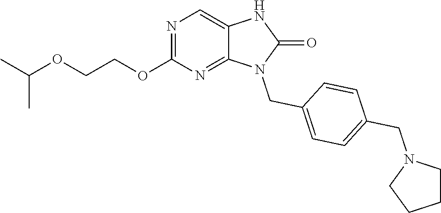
N1=C(OCCOC(C)C)N=C2C(=C1)NC(=O)N2CC1=CC=C(CN2CCCC2)C=C1
